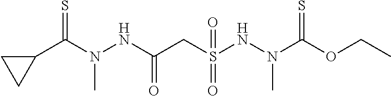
C1(C(N(NC(CS(NN(C(OCC)=S)C)(=O)=O)=O)C)=S)CC1
